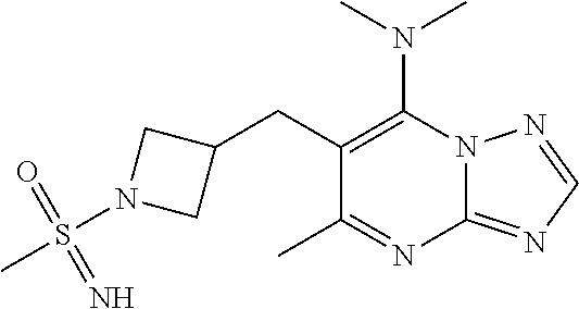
N12C(=NC=N1)N=C(C)C(CC1CN(S(C)(=O)=N)C1)=C2N(C)C
